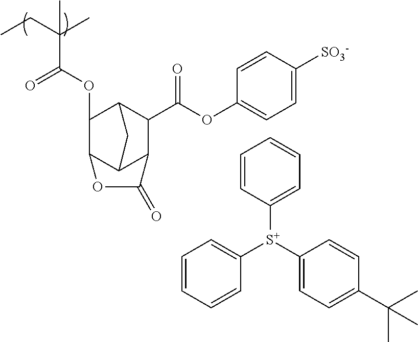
O=C(C(CC)(C)C)OC1C2C3C(C(C(OC4=CC=C([SO3-])C=C4)=O)C1C3)C(=O)O2.C1=CC([S+](C2=CC=CC=C2)C2=CC=C(C(C)(C)C)C=C2)=CC=C1
